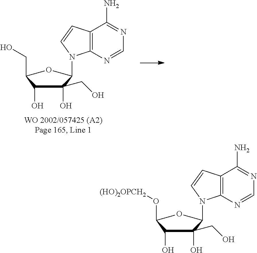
C1(O)(CO)C(O)C(O[(HO)2OPCH2])OC1N1C2=C(C=C1)C(N)=NC=N2.C1(O)(CO)C(O)C(CO)OC1N1C2=C(C=C1)C(N)=NC=N2
